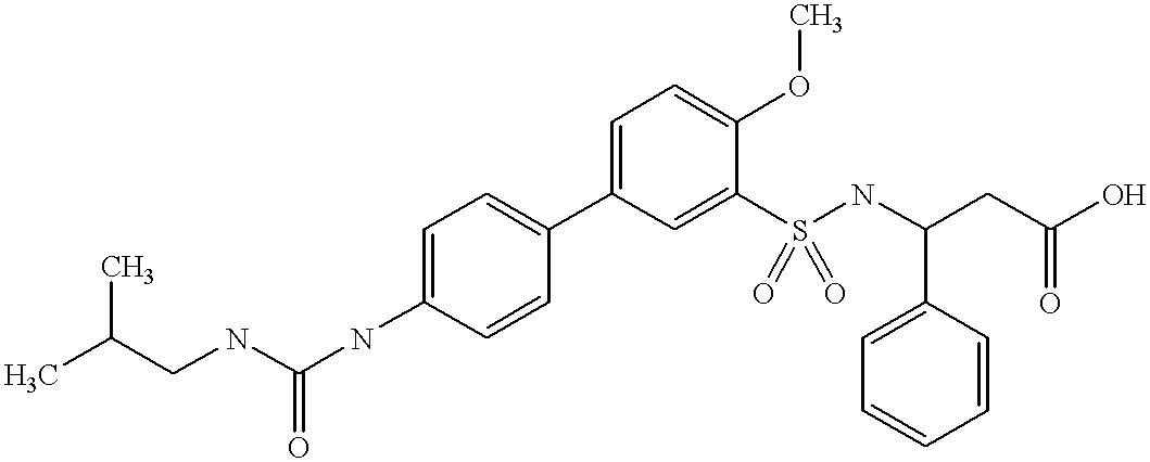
C1=CC(C2=CC=C(OC)C(S(NC(CC(O)=O)C3=CC=CC=C3)(=O)=O)=C2)=CC=C1NC(NCC(C)C)=O
